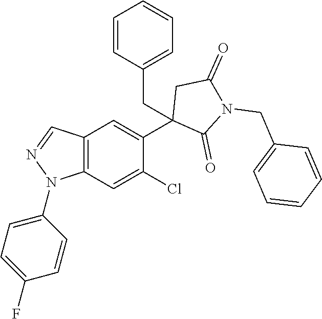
C12=C(C=C(Cl)C(C3(CC4=CC=CC=C4)C(=O)N(CC4=CC=CC=C4)C(=O)C3)=C1)N(C1=CC=C(F)C=C1)N=C2
